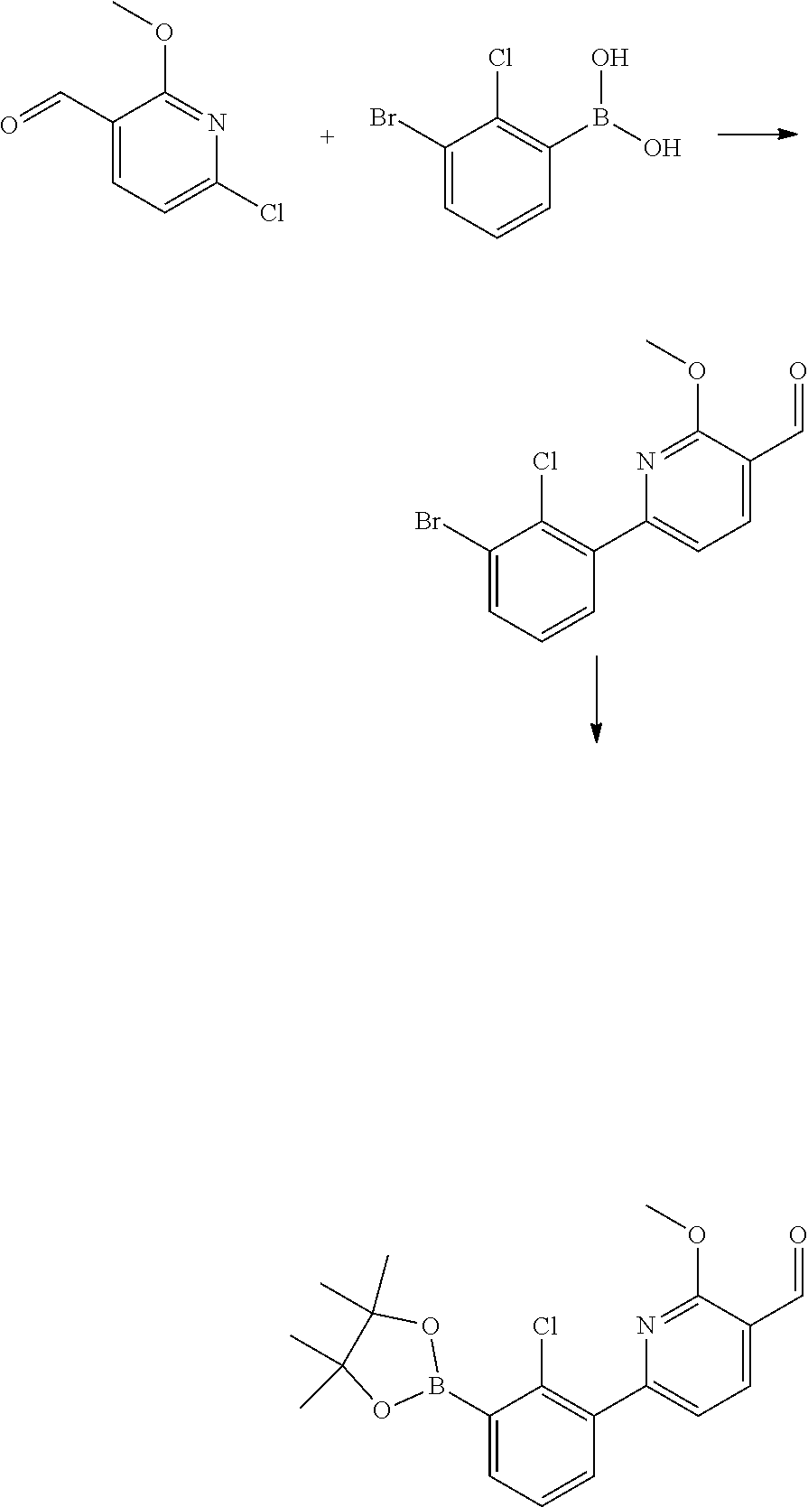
COC1=NC(Cl)=CC=C1C=O.B(O)(O)C1=C(Cl)C(Br)=CC=C1.COC1=NC(C2=C(Cl)C(Br)=CC=C2)=CC=C1C=O.B1(C2=CC=CC(C3=CC=C(C=O)C(OC)=N3)=C2Cl)OC(C)(C)C(C)(C)O1
